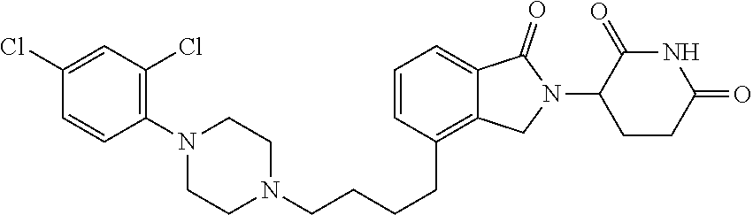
N1(CCCCC2=C3C(=CC=C2)C(=O)N(C2CCC(=O)NC2=O)C3)CCN(C2=C(Cl)C=C(Cl)C=C2)CC1
